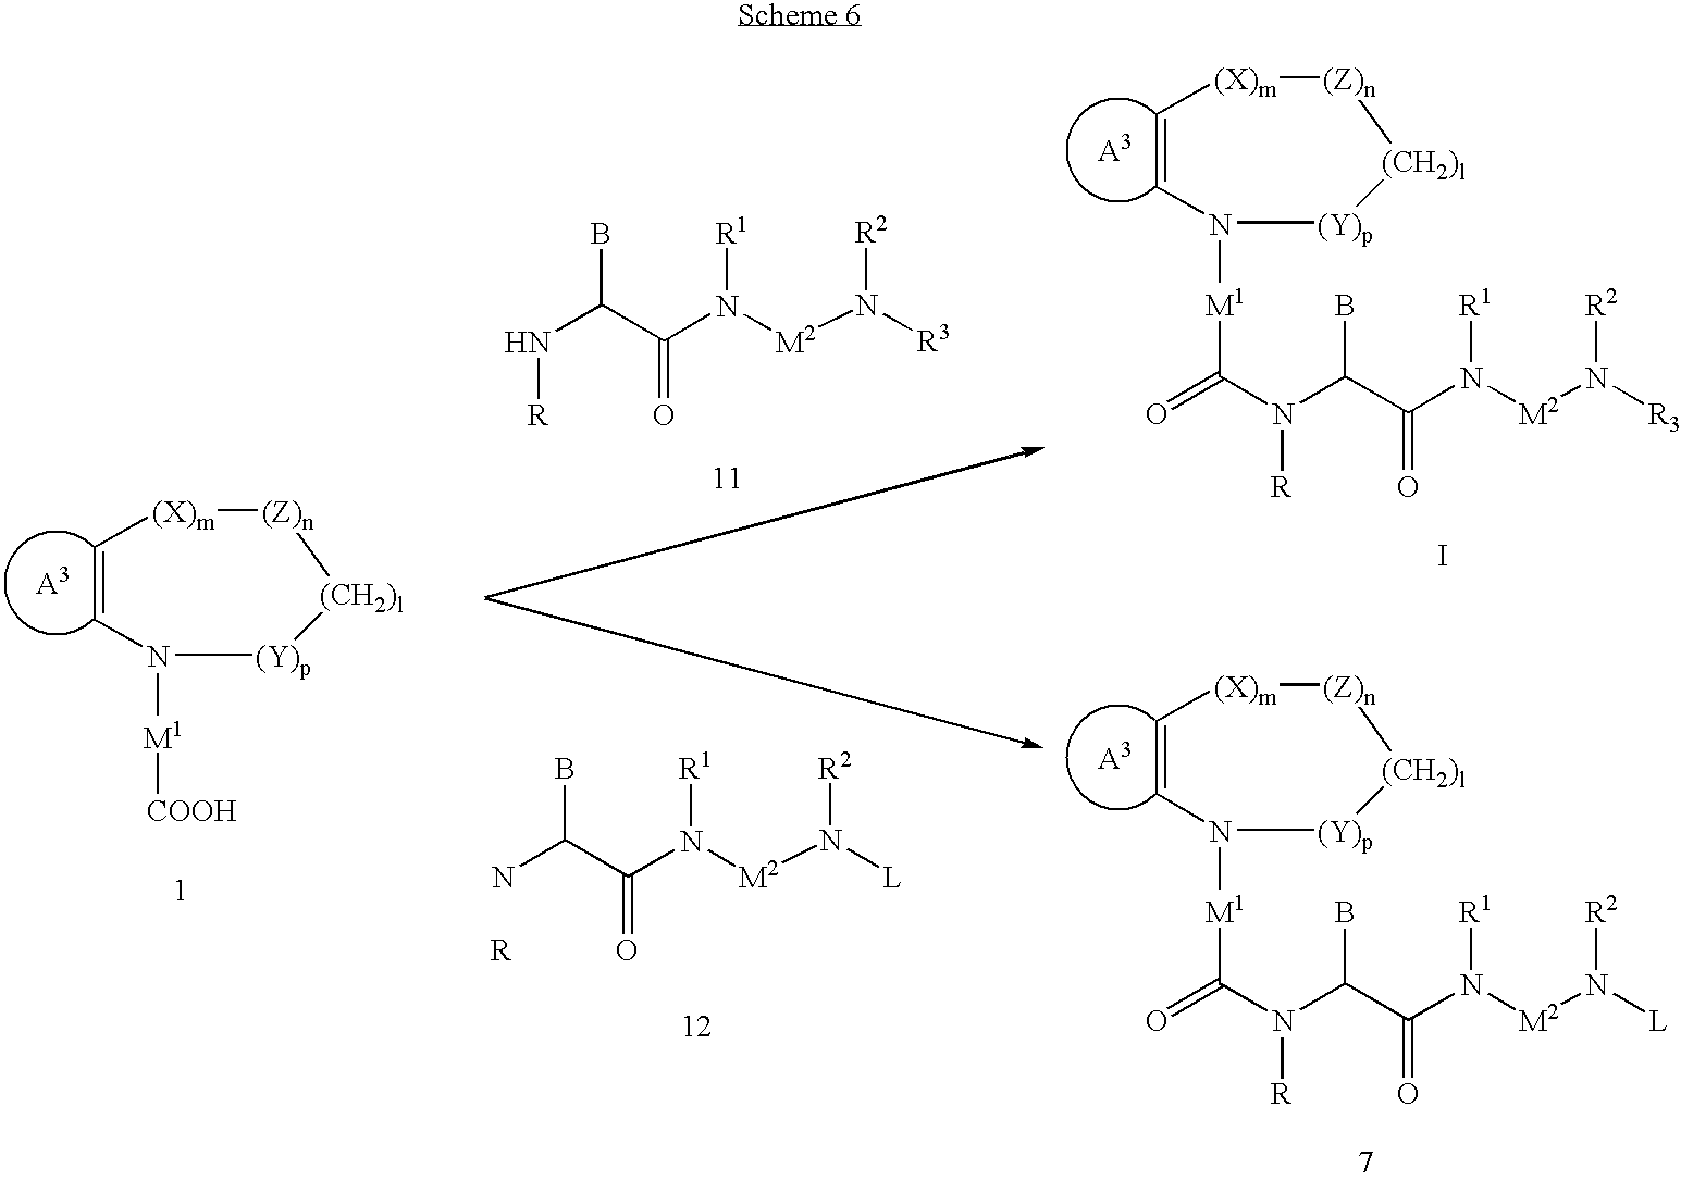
C1=CN([M1][COOH])[(Y)p][(CH2)l][(Z)n][(X)m]1.C1=CN([M1]C(=O)N(C(C(N([M2]N([L])[R2])[R1])=O)B)[R])[(Y)p][(CH2)l][(Z)n][(X)m]1.C1=CN([M1]C(=O)N(C(C(N([M2]N([R3])[R2])[R1])=O)B)[R])[(Y)p][(CH2)l][(Z)n][(X)m]1.I.N([M2]N([L])[R2])([R1])C(C(N)B)=O.[R].N([M2]N([R3])[R2])([R1])C(C(N[R])B)=O
